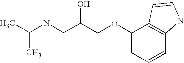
CC(NCC(COC1=CC=CC2=C1C=CN2)O)C
